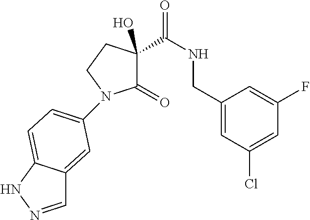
C1(=O)C(C(NCC2=CC(Cl)=CC(F)=C2)=O)(O)CCN1C1=CC=C2C(=C1)C=NN2
